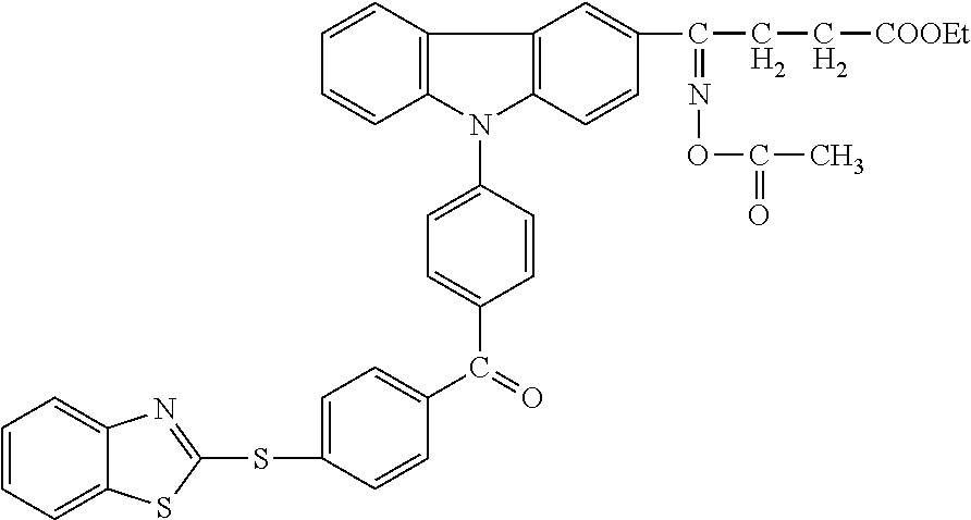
O=C(C1=CC=C(N2C3=C(C4=C2C=CC(C(CC[COOEt])=NOC(C)=O)=C4)C=CC=C3)C=C1)C1=CC=C(SC2=NC3=CC=CC=C3S2)C=C1
